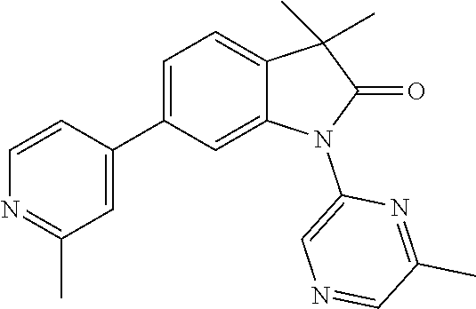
C1(C2=CC(C)=NC=C2)=CC=C2C(=C1)N(C1=CN=CC(C)=N1)C(=O)C2(C)C
